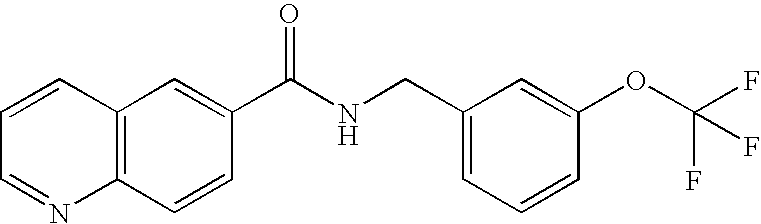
C1=CC=NC2=C1C=C(C(NCC1=CC=CC(OC(F)(F)F)=C1)=O)C=C2
